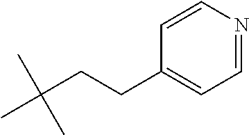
CC(CCC1=CC=NC=C1)(C)C
